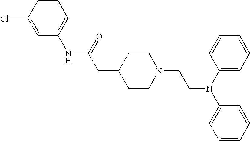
C1(Cl)=CC(NC(CC2CCN(CCN(C3=CC=CC=C3)C3=CC=CC=C3)CC2)=O)=CC=C1
